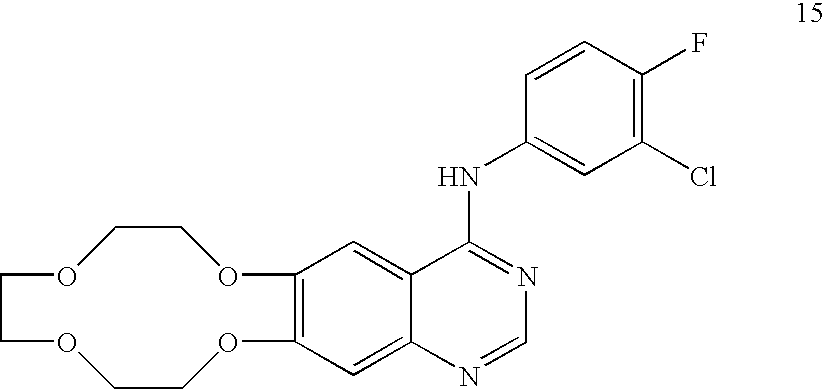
C12=C(C=C3C(=C1)N=CN=C3NC1=CC(Cl)=C(F)C=C1)OCCOCCOCCO2
